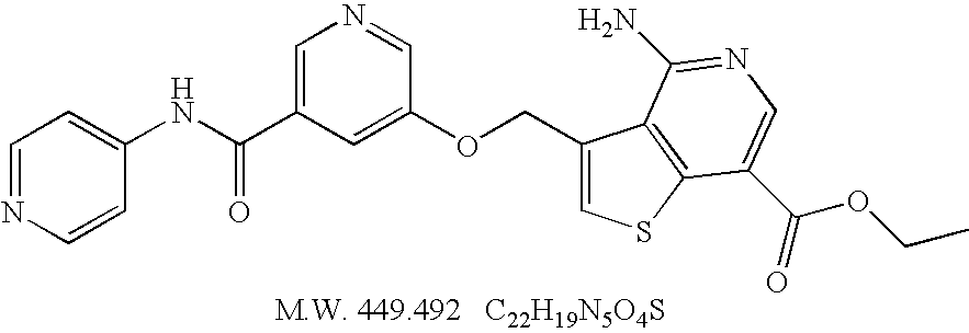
C(C1=CN=CC(OCC2=CSC3=C2C(N)=NC=C3C(=O)OCC)=C1)(NC1=CC=NC=C1)=O
